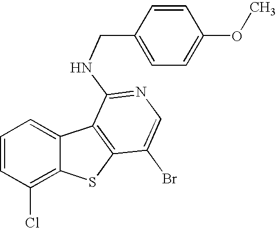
C1=CC(Cl)=C2C(=C1)C1=C(S2)C(Br)=CN=C1NCC1=CC=C(OC)C=C1
